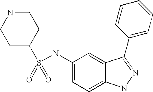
C1CC(S(NC2=CC=C3C(=C2)C(C2=CC=CC=C2)=NN3)(=O)=O)CCN1
